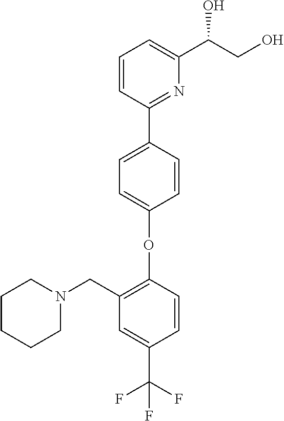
C1=CC(C2=NC(C(CO)O)=CC=C2)=CC=C1OC1=C(CN2CCCCC2)C=C(C(F)(F)F)C=C1
